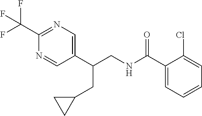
C1(C(CNC(C2=CC=CC=C2Cl)=O)CC2CC2)=CN=C(C(F)(F)F)N=C1
